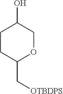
C1(O)COC(C[OTBDPS])CC1
